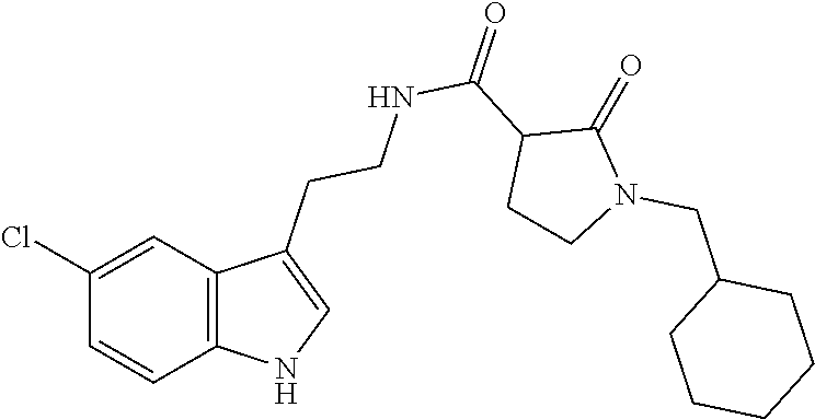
C12=C(C=C(Cl)C=C1)C(CCNC(C1CCN(CC3CCCCC3)C1=O)=O)=CN2
